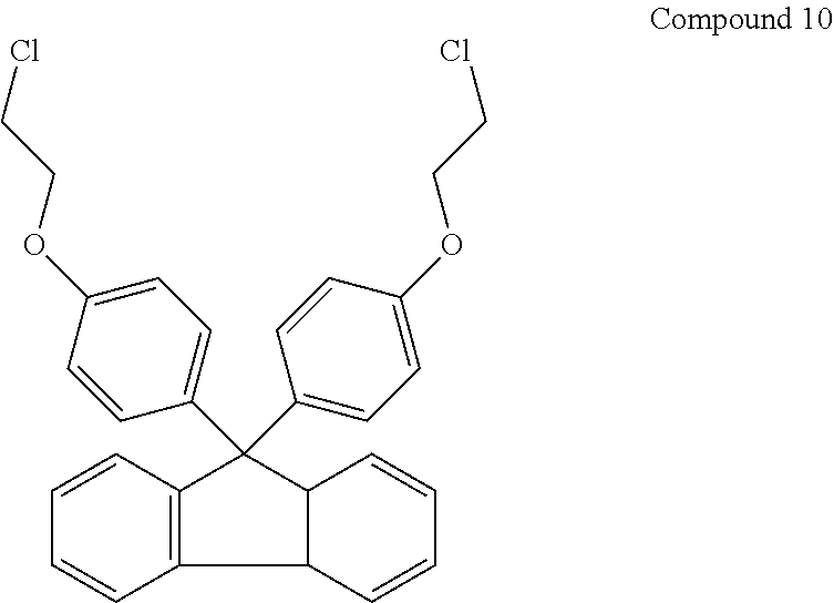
C12=C(C3C(C1(C1=CC=C(OCCCl)C=C1)C1=CC=C(OCCCl)C=C1)C=CC=C3)C=CC=C2
